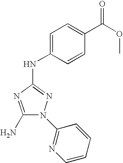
C1(N)=NC(NC2=CC=C(C(OC)=O)C=C2)=NN1C1=NC=CC=C1
